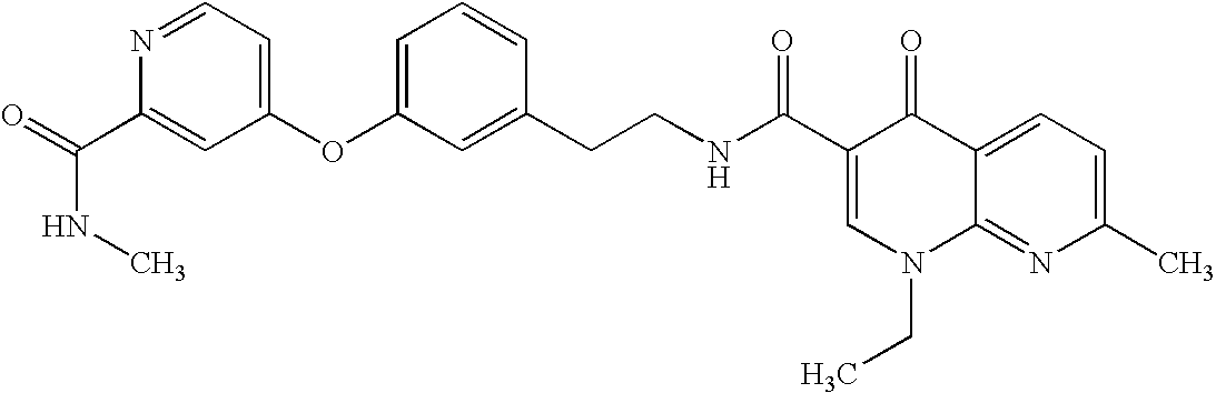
O=C(C1=CC(OC2=CC=CC(CCNC(C3=CN(CC)C4=NC(C)=CC=C4C3=O)=O)=C2)=CC=N1)NC
